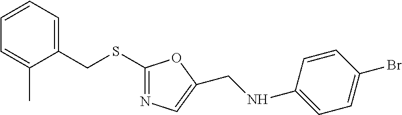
C1=CC=C(CSC2=NC=C(CNC3=CC=C(Br)C=C3)O2)C(C)=C1
